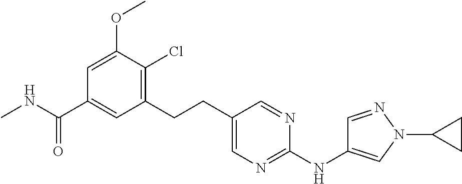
CNC(C1=CC(CCC2=CN=C(NC3=CN(C4CC4)N=C3)N=C2)=C(Cl)C(OC)=C1)=O
